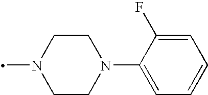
C1CN(C)CCN1C1=CC=CC=C1F
